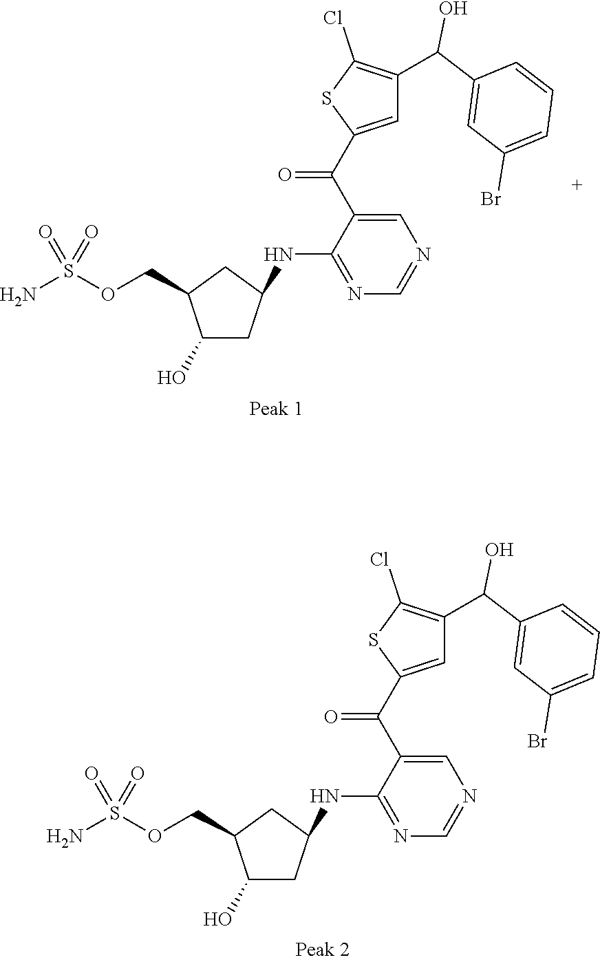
C1=C(C(C2=CC(C(O)C3=CC(Br)=CC=C3)=C(Cl)S2)=O)C(NC2CC(O)C(COS(N)(=O)=O)C2)=NC=N1.C1=C(C(C2=CC(C(O)C3=CC(Br)=CC=C3)=C(Cl)S2)=O)C(NC2CC(O)C(COS(N)(=O)=O)C2)=NC=N1
